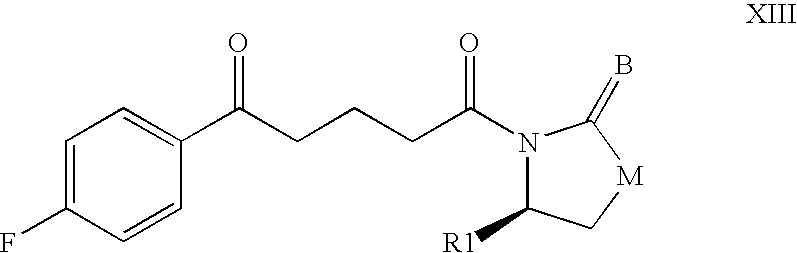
C1=C(F)C=CC(C(CCCC(N2C([R1])C[M]C2=B)=O)=O)=C1
